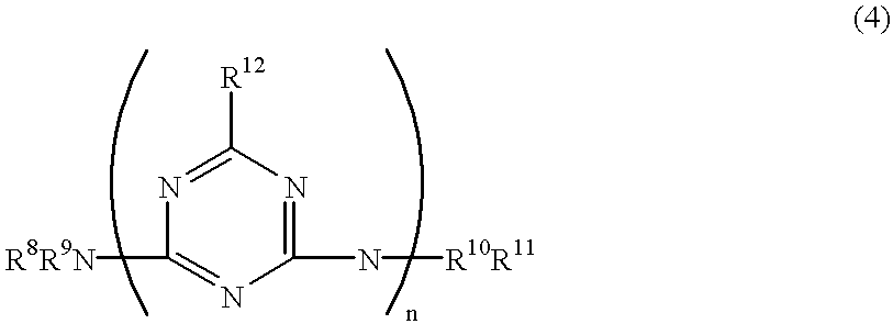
C1([R8R9N])=NC(N[R10R11])=NC([R12])=N1
